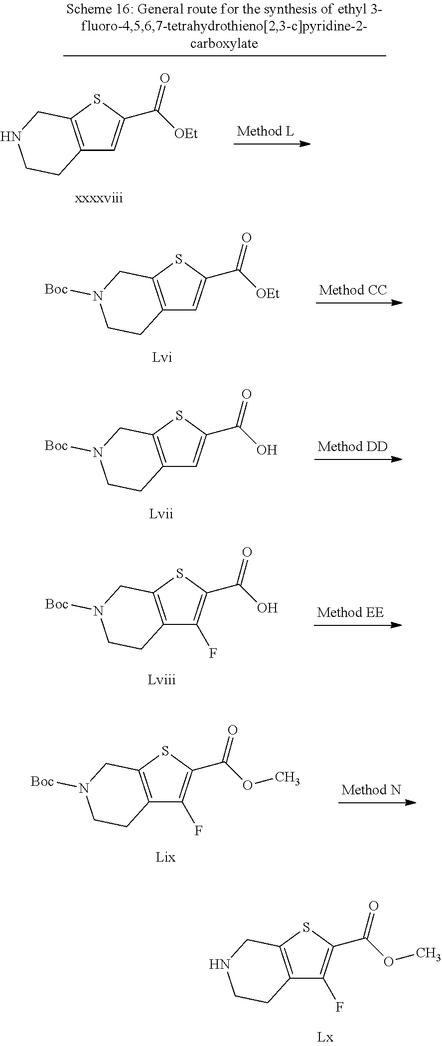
C12=C(SC(C(OC)=O)=C1F)CNCC2.C12=C(SC(C([OEt])=O)=C1)CNCC2.C12=C(SC(C([OEt])=O)=C1)CN([Boc])CC2.C12=C(SC(C(O)=O)=C1)CN([Boc])CC2.C12=C(SC(C(O)=O)=C1F)CN([Boc])CC2.C12=C(SC(C(OC)=O)=C1F)CN([Boc])CC2
